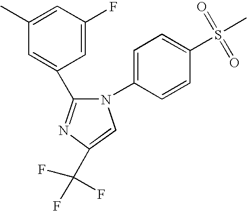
C1=C(C2=NC(C(F)(F)F)=CN2C2=CC=C(S(=O)(=O)C)C=C2)C=C(F)C=C1C
